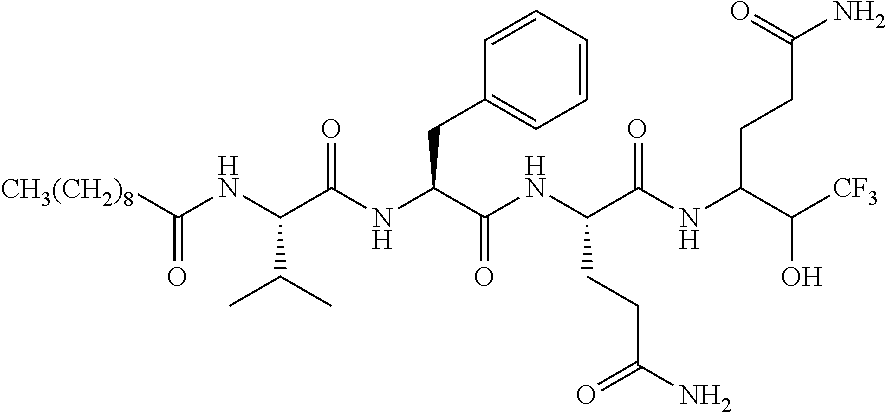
[CH3(CH2)8]C(NC(C(NC(C(NC(C(NC(C([CF3])O)CCC(N)=O)=O)CCC(N)=O)=O)CC1=CC=CC=C1)=O)C(C)C)=O
